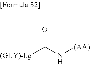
O=C(N[(AA)])[(GLY)-Lg]
